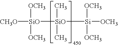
[CH3O][SiO]([SiO]([Si]([OCH3])([OCH3])[OCH3])(C)C)([OCH3])[OCH3]
